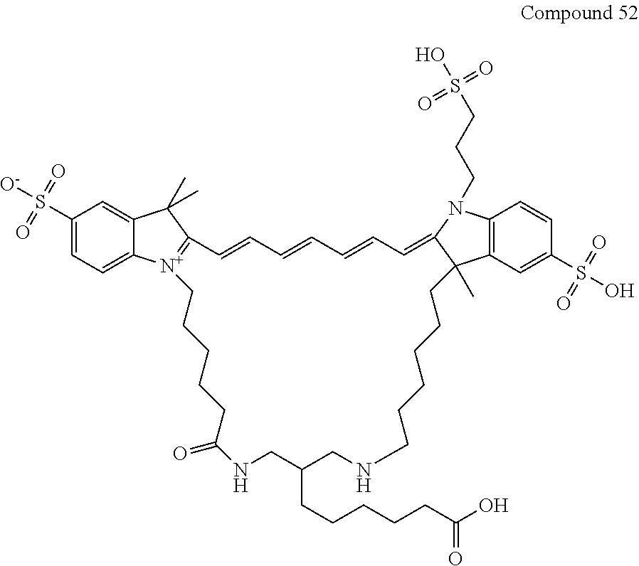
C1(S([O-])(=O)=O)=CC=C2C(=C1)C(C)(C)C1=[N+]2CCCCCC(=O)NCC(CCCCCC(O)=O)CNCCCCCCC2(C)C3=C(N(CCCS(O)(=O)=O)C2=CC=CC=CC=C1)C=CC(S(O)(=O)=O)=C3
